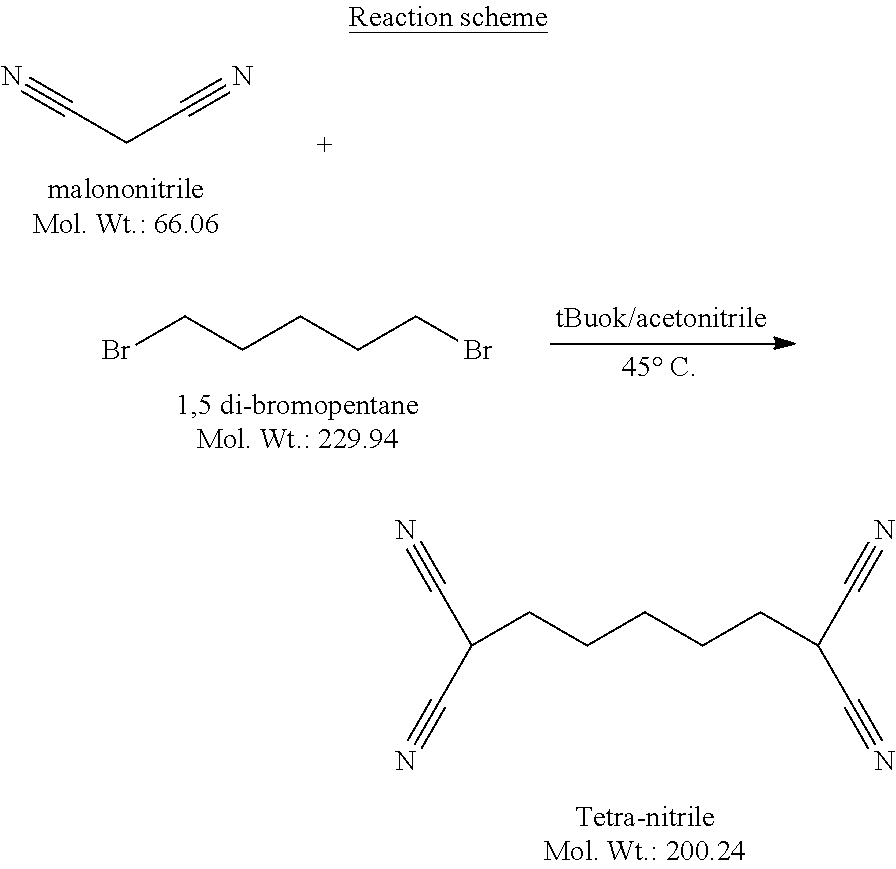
N#CCC#N.BrCCCCCBr.C(CCCCCC(C#N)C#N)(C#N)C#N
